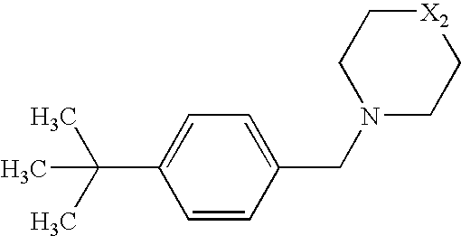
CC(C)(C)C1=CC=C(CN2CC[X2]CC2)C=C1
